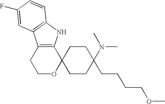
C1OC2(C3=C(C1)C1=C(N3)C=CC(F)=C1)CCC(CCCCOC)(N(C)C)CC2
